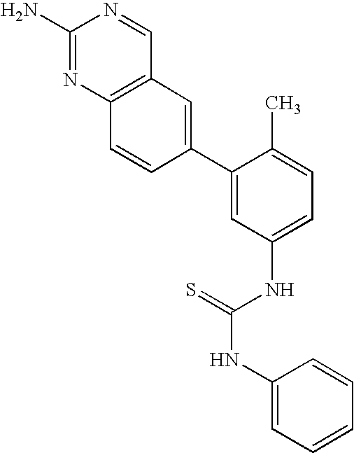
C1(N)=NC2=C(C=N1)C=C(C1=CC(NC(=S)NC3=CC=CC=C3)=CC=C1C)C=C2
